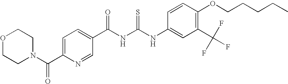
C(NC(NC1=CC(C(F)(F)F)=C(OCCCCC)C=C1)=S)(=O)C1=CC=C(C(N2CCOCC2)=O)N=C1
